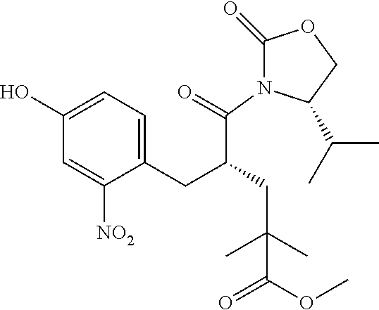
C1(=O)N(C(=O)C(CC(C)(C)C(OC)=O)CC2=CC=C(O)C=C2[NO2])C(C(C)C)CO1
